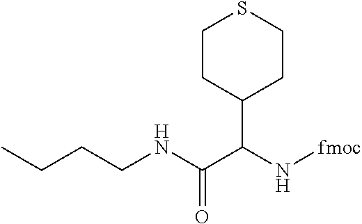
C(CNC(C(N[fmoc])C1CCSCC1)=O)CC
